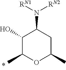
C1(O)C(C)OC(C)CC1N([RN1])[RN2]
